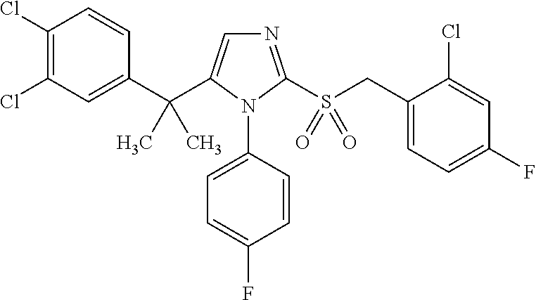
C1(C(C2=CN=C(S(CC3=CC=C(F)C=C3Cl)(=O)=O)N2C2=CC=C(F)C=C2)(C)C)=CC(Cl)=C(Cl)C=C1
